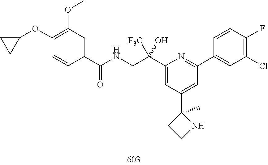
C1(C(NCC(C2=CC(C3(C)CCN3)=CC(C3=CC(Cl)=C(F)C=C3)=N2)([F3C])O)=O)=CC(OC)=C(OC2CC2)C=C1
